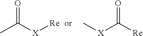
CC([X][Re])=O.[X](C([Re])=O)C
